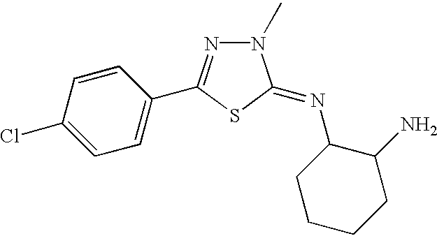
C1=C(Cl)C=CC(C2=NN(C)C(=NC3CCCCC3N)S2)=C1
